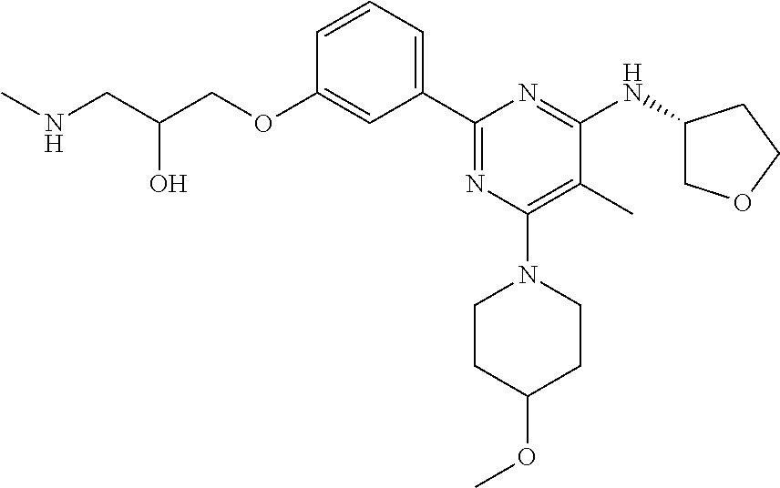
C1=CC=C(C2=NC(N3CCC(OC)CC3)=C(C)C(NC3COCC3)=N2)C=C1OCC(CNC)O
